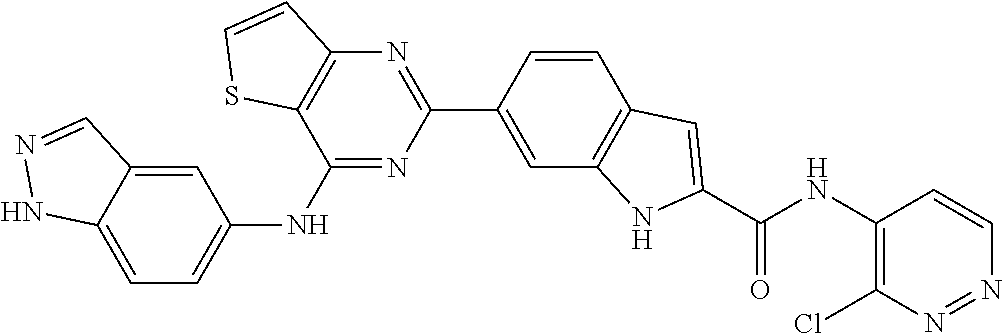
C1(NC2=CC=C3C(=C2)C=NN3)=NC(C2=CC3=C(C=C2)C=C(C(NC2=C(Cl)N=NC=C2)=O)N3)=NC2=C1SC=C2
